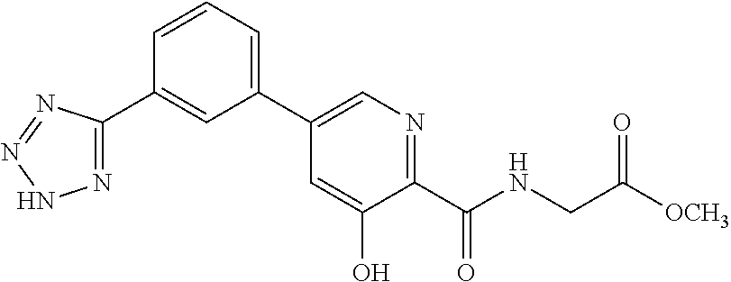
C1=CC=C(C2=CN=C(C(=O)NCC([OCH3])=O)C(O)=C2)C=C1C1=NNN=N1
